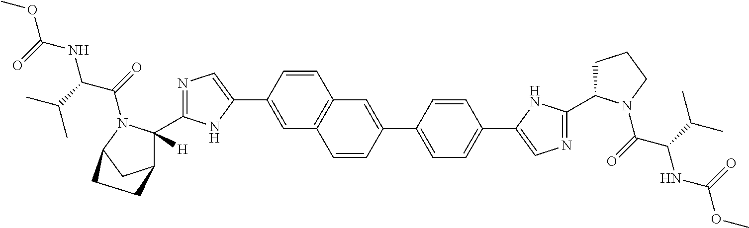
C1=C(C2=CN=C(C3([H])C4CC(N3C(=O)C(C(C)C)NC(=O)OC)CC4)N2)C=CC2=C1C=CC(C1=CC=C(C3=CN=C(C4CCCN4C(=O)C(C(C)C)NC(=O)OC)N3)C=C1)=C2
